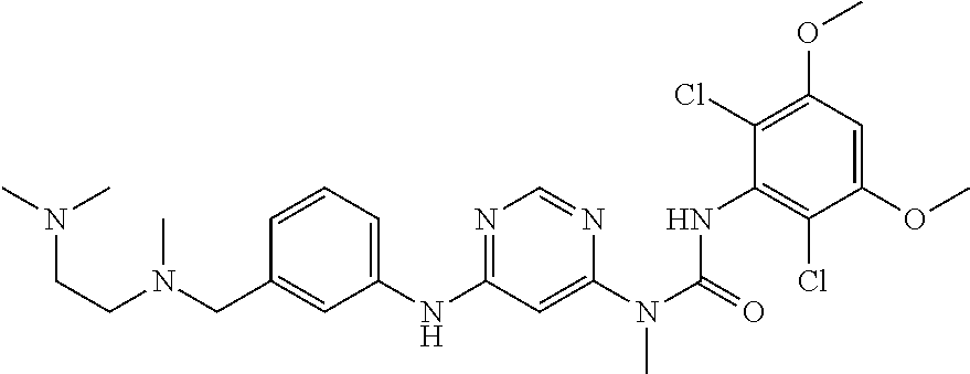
C1=C(CN(CCN(C)C)C)C=CC=C1NC1=NC=NC(N(C(=O)NC2=C(Cl)C(OC)=CC(OC)=C2Cl)C)=C1
